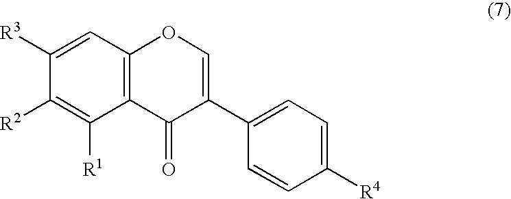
C1(C2=COC3=C(C2=O)C([R1])=C([R2])C([R3])=C3)=CC=C([R4])C=C1
